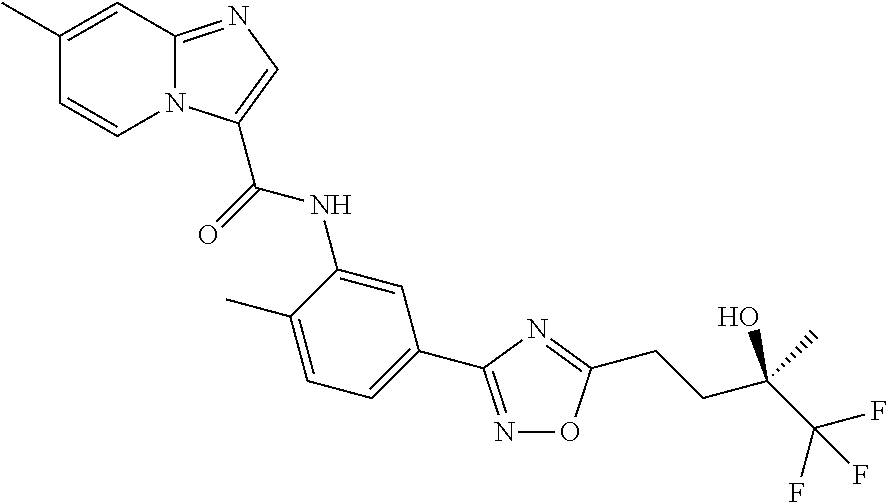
C1(C)=CC2=NC=C(C(NC3=CC(C4=NOC(CCC(C(F)(F)F)(O)C)=N4)=CC=C3C)=O)N2C=C1
